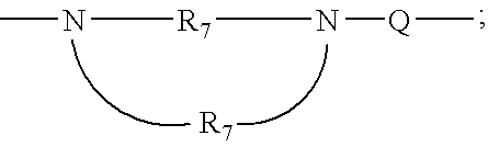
CN[R7]N[Q]C
